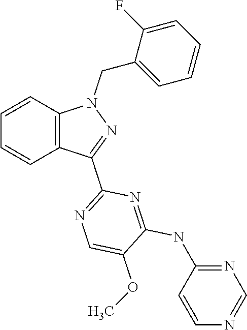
C1=CC2=C(C=C1)N(CC1=CC=CC=C1F)N=C2C1=NC=C(OC)C(NC2=NC=NC=C2)=N1
